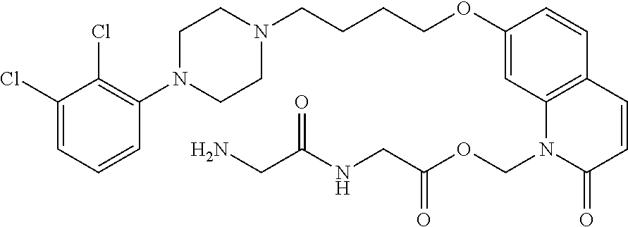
C1(Cl)=CC=CC(N2CCN(CCCCOC3=CC4=C(C=C3)C=CC(=O)N4COC(=O)CNC(=O)CN)CC2)=C1Cl
